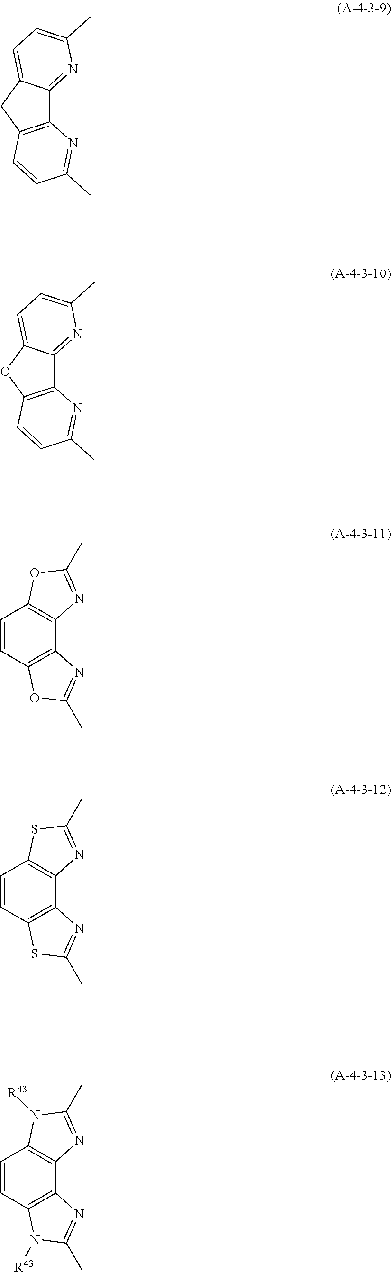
C12=C(CC3=CC=C(C)N=C13)C=CC(C)=N2.C1=CC2=C(C3=C1OC(C)=N3)N=C(C)O2.C12=C(OC3=CC=C(C)N=C13)C=CC(C)=N2.C1=CC2=C(C3=C1SC(C)=N3)N=C(C)S2.C1=CC2=C(C3=C1N([R43])C(C)=N3)N=C(C)N2[R43]
